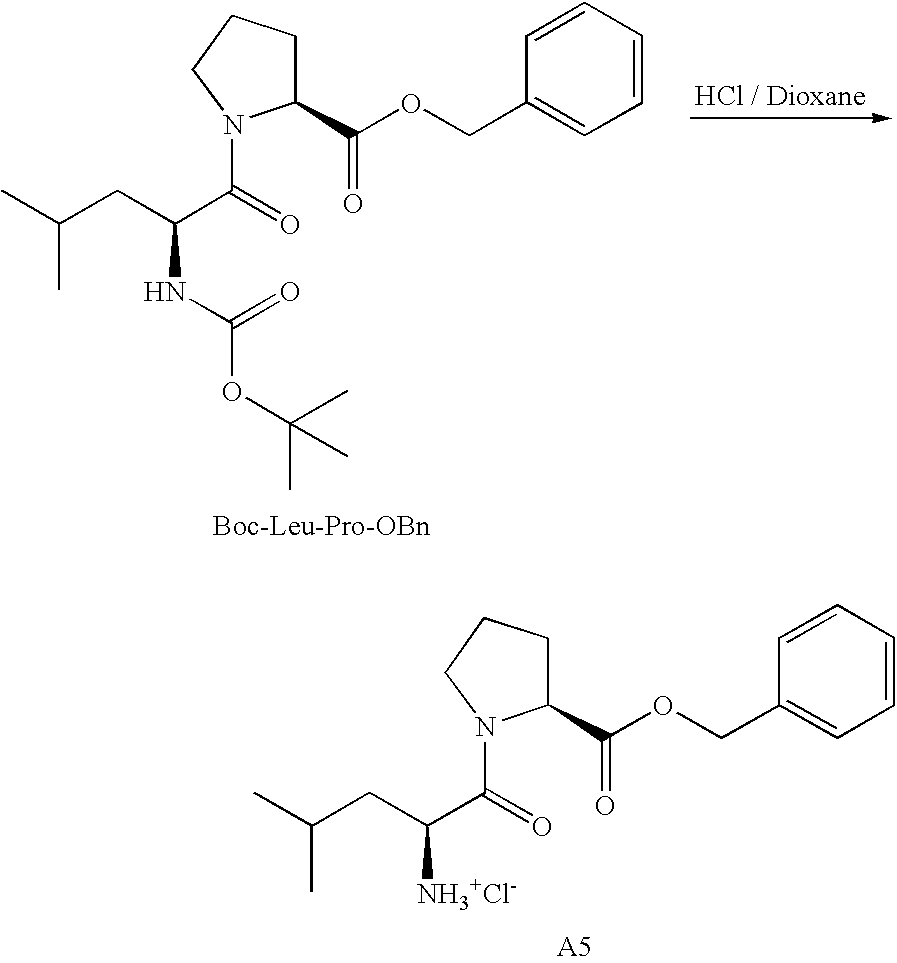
CC(CC(NC(OC(C)(C)C)=O)C(=O)N1C(C(OCC2=CC=CC=C2)=O)CCC1)C.CC(CC([NH3+Cl-])C(=O)N1C(C(OCC2=CC=CC=C2)=O)CCC1)C
